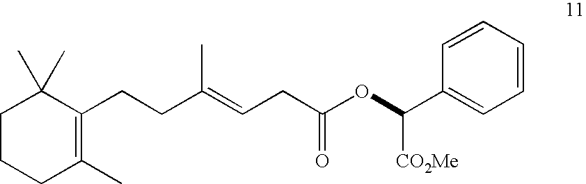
C1(C(OC(CC=C(CCC2=C(C)CCCC2(C)C)C)=O)[CO2Me])=CC=CC=C1
